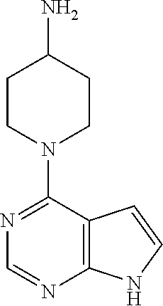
C1CN(C2=NC=NC3=C2C=CN3)CCC1N
